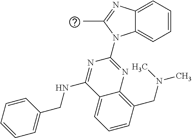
C12=CC=CC=C1N(C1=NC3=C(CN(C)C)C=CC=C3C(NCC3=CC=CC=C3)=N1)C(C)=N2
